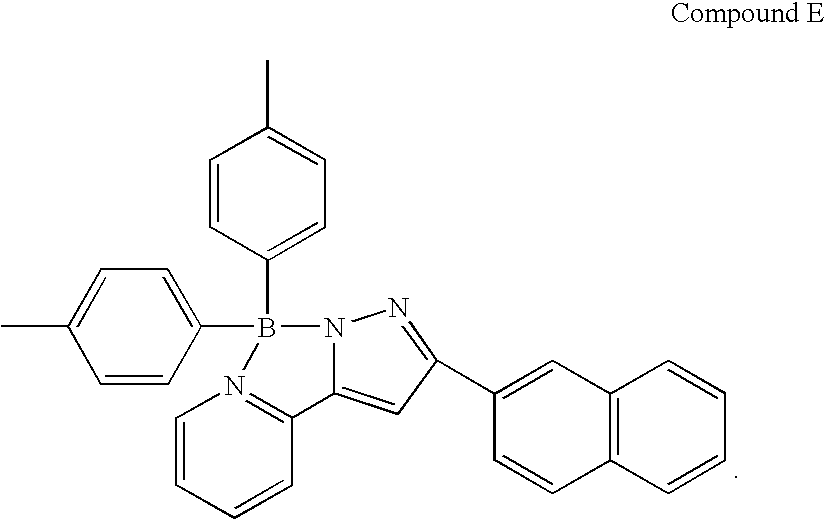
C1=C(C)C=CC(B2(C3=CC=C(C)C=C3)N3C(=CC(C4=CC5=C(C=C4)C=CC=C5)=N3)C3=N2C=CC=C3)=C1
